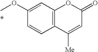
C1(OC)=CC2=C(C=C1)C([Me])=CC(=O)O2
